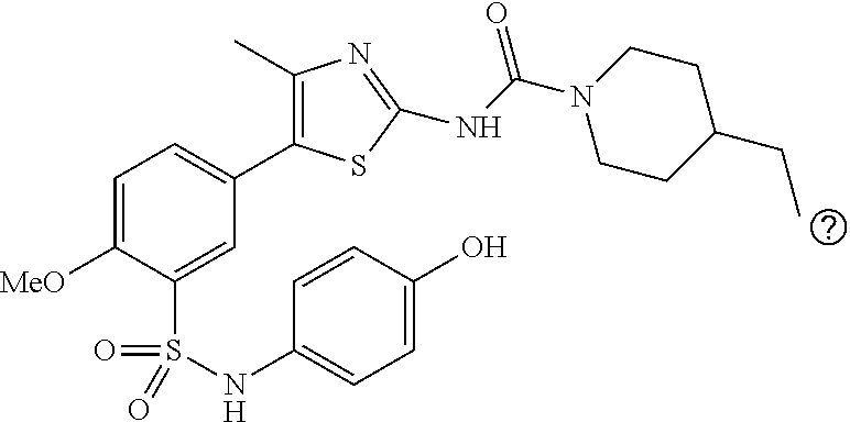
C1=C([MeO])C(S(=O)(=O)NC2=CC=C(O)C=C2)=CC(C2=C(C)N=C(NC(N3CCC(CC)CC3)=O)S2)=C1
